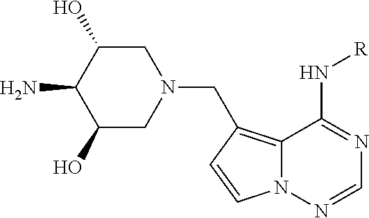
C1C(O)C(N)C(O)CN1CC1=C2N(N=CN=C2N[R])C=C1
